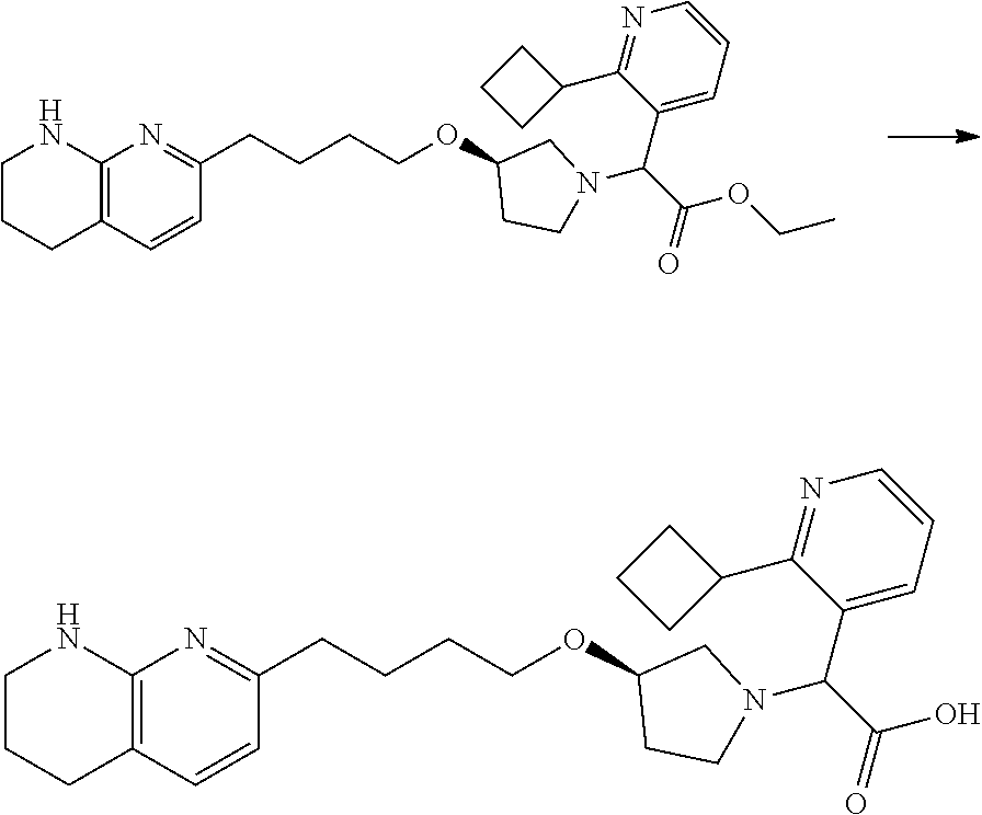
C12=C(C=CC(CCCCOC3CCN(C(C(=O)OCC)C4=CC=CN=C4C4CCC4)C3)=N1)CCCN2.C12=C(C=CC(CCCCOC3CCN(C(C(=O)O)C4=CC=CN=C4C4CCC4)C3)=N1)CCCN2
